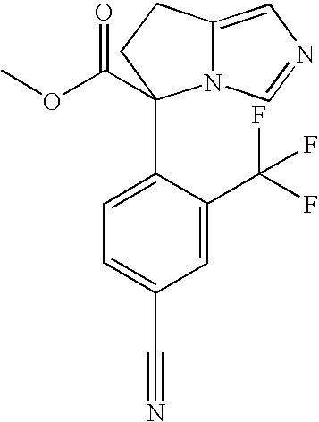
C1=C(C(F)(F)F)C(C2(C(OC)=O)N3C(=CN=C3)CC2)=CC=C1C#N
